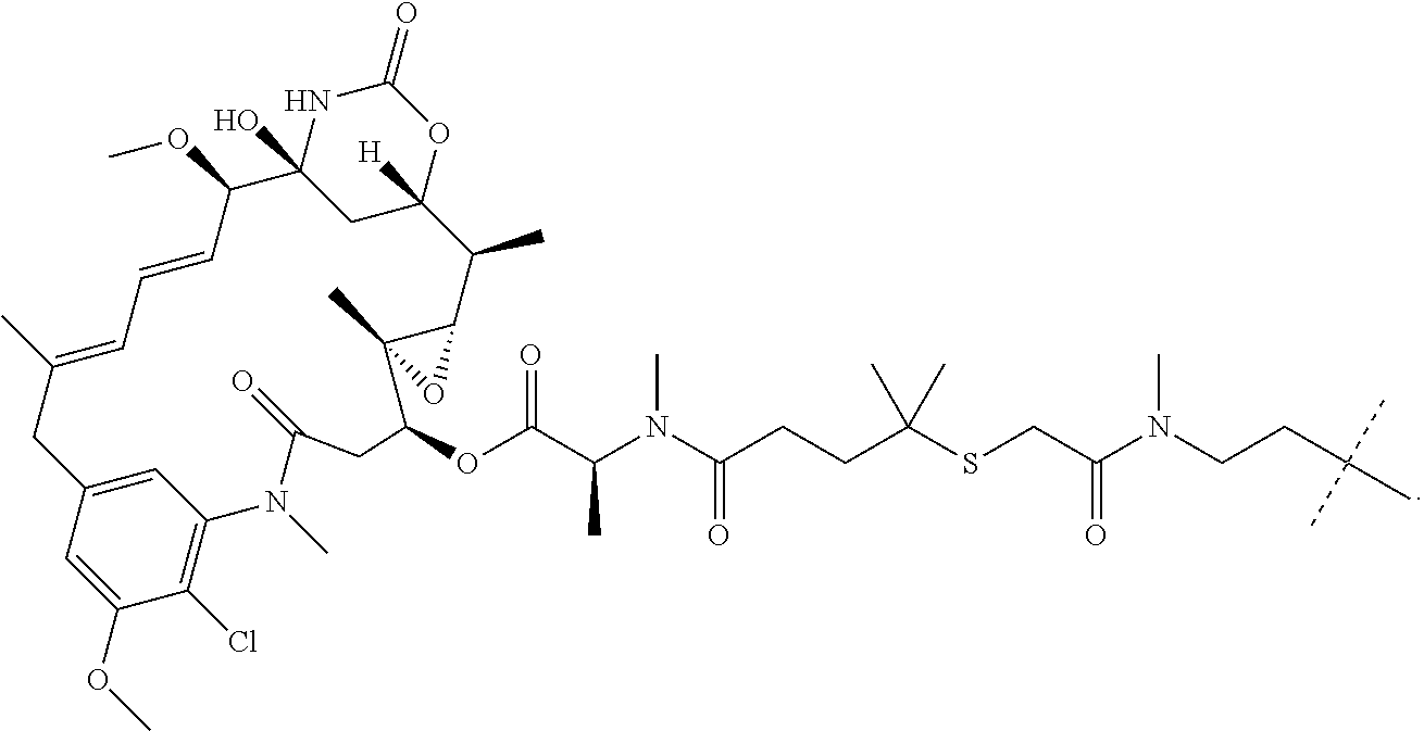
C1(Cl)=C2C=C(C=C1OC)CC(C)=CC=CC(OC)C1(O)NC(=O)OC([H])(C1)C(C)C1C(C)(O1)C(OC(C(N(C(CCC(SCC(N(CCC(C)(C)C)C)=O)(C)C)=O)C)C)=O)CC(=O)N2C
